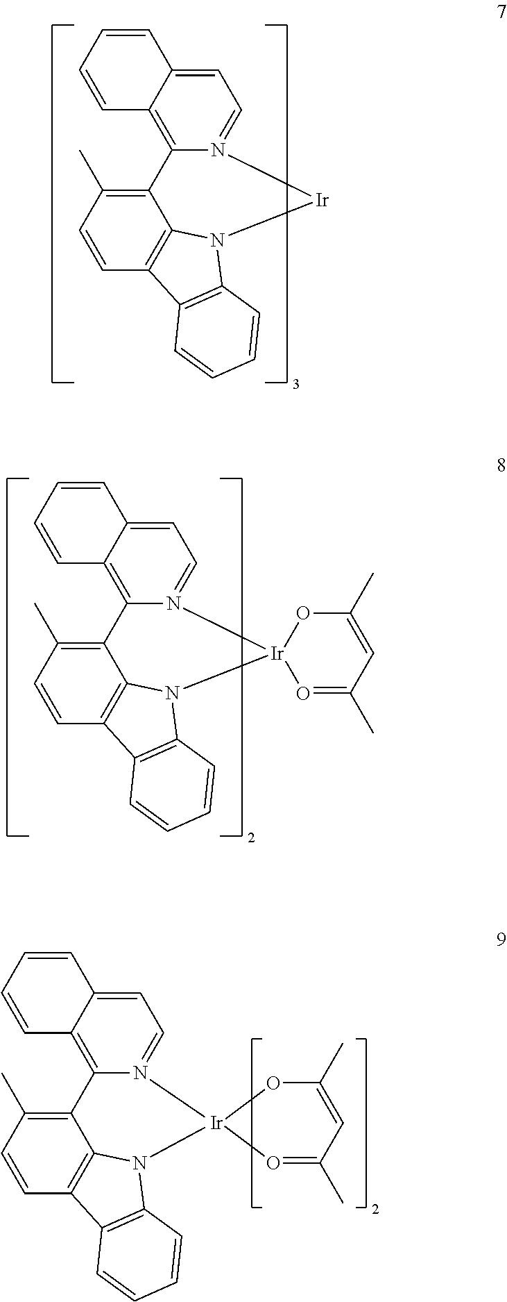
C12=C(C)C=CC3=C1N(C1=C3C=CC=C1)[Ir]1(N3=CC=C4C(=C23)C=CC=C4)O=C(C)C=C(C)O1.C12=C(C)C=CC3=C1N(C1=C3C=CC=C1)[Ir]N1=CC=C3C(=C21)C=CC=C3.C12=C(C)C=CC3=C1N(C1=C3C=CC=C1)[Ir]1(N3=CC=C4C(=C23)C=CC=C4)O=C(C)C=C(C)O1
